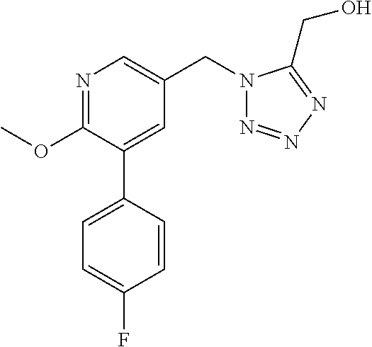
C1(OC)=NC=C(CN2N=NN=C2CO)C=C1C1=CC=C(F)C=C1
